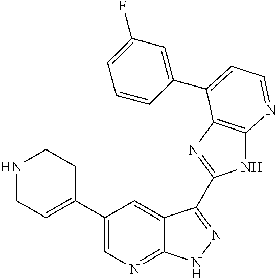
N1CC=C(C2=CN=C3C(=C2)C(C2=NC4=C(N2)N=CC=C4C2=CC(F)=CC=C2)=NN3)CC1
